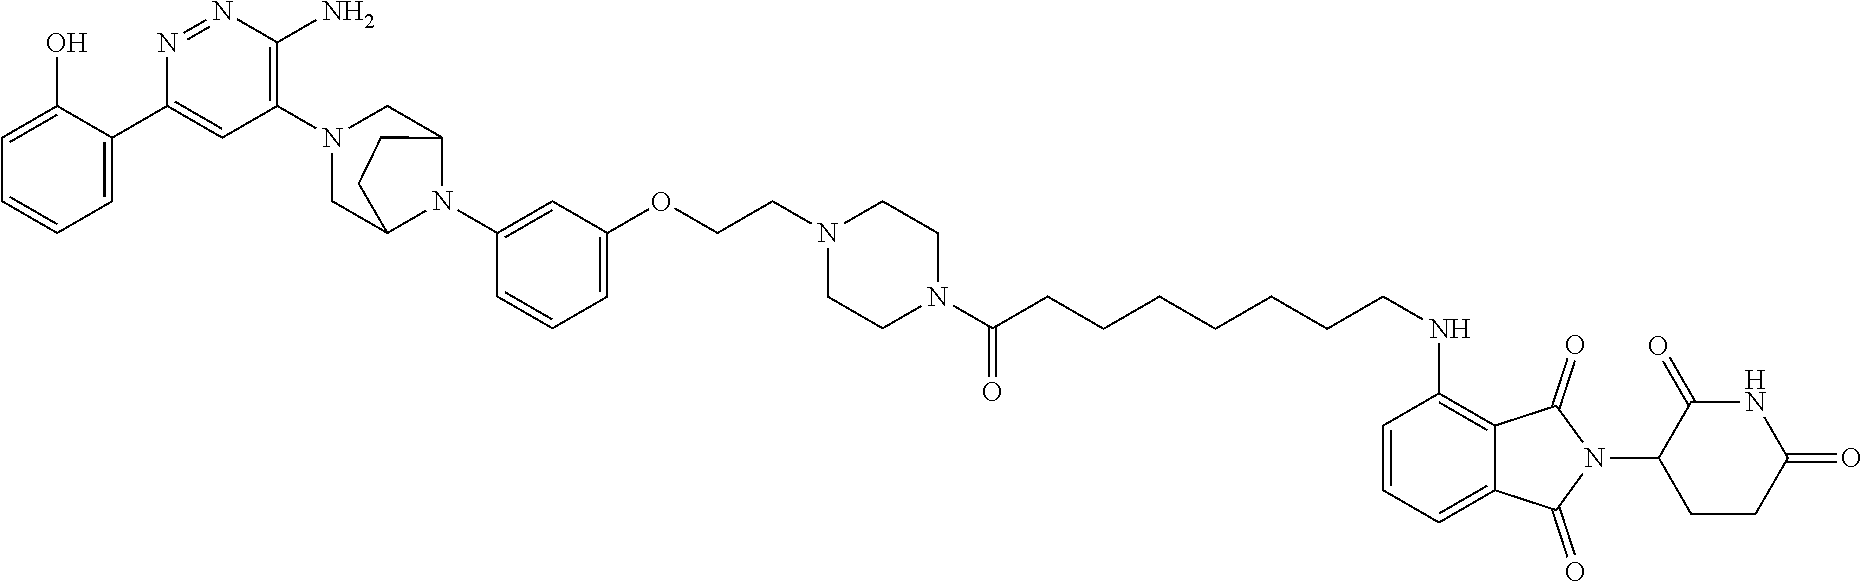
C1=C(O)C(C2=CC(N3CC4N(C5=CC(OCCN6CCN(C(CCCCCCCNC7=C8C(=CC=C7)C(=O)N(C7CCC(=O)NC7=O)C8=O)=O)CC6)=CC=C5)C(C3)CC4)=C(N)N=N2)=CC=C1
